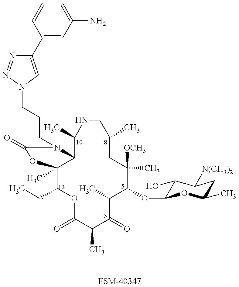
[FSM-40347].C1(CC)C2(C)C(N(CCCN3N=NC(C4=CC(N)=CC=C4)=C3)C(=O)O2)C(C)NCC(C)CC([OCH3])(C)C(OC2C(O)C([N(CH3)2])CC(C)O2)C(C)C(=O)C(C)C(=O)O1
